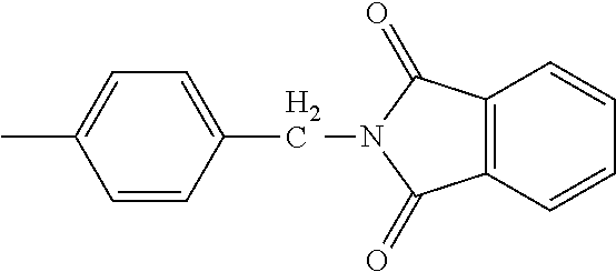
CC1=CC=C(CN2C(=O)C3=C(C2=O)C=CC=C3)C=C1
